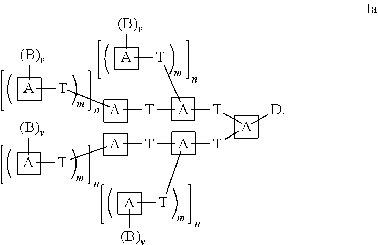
[A]([T][A][T][A]([T][A]([D])[T][A]([T][A][T][A][(B)v])[T][A][(B)v])[T][A][(B)v])[(B)v]
